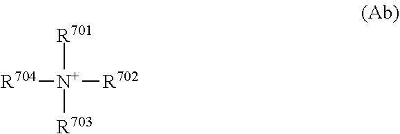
[R701][N+]([R703])([R702])[R704]
